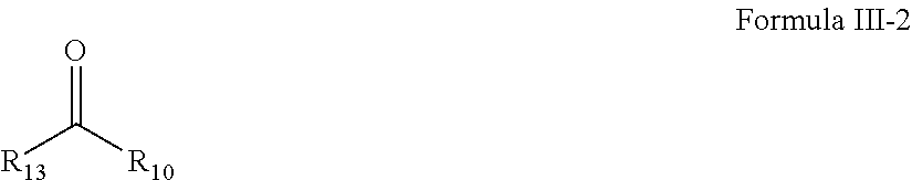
[R13]C([R10])=O
